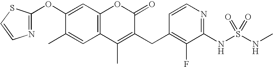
N1=C(OC2=CC3=C(C=C2C)C(C)=C(CC2=C(F)C(NS(NC)(=O)=O)=NC=C2)C(=O)O3)SC=C1
